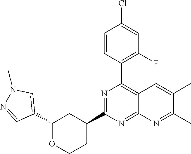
C1(C2=CN(C)N=C2)OCCC(C2=NC(C3=C(F)C=C(Cl)C=C3)=C3C(=N2)N=C(C)C(C)=C3)C1
